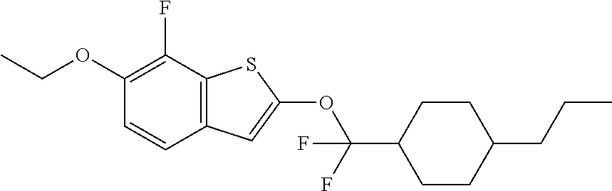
C1(OCC)=C(F)C2=C(C=C1)C=C(OC(C1CCC(CCC)CC1)(F)F)S2
